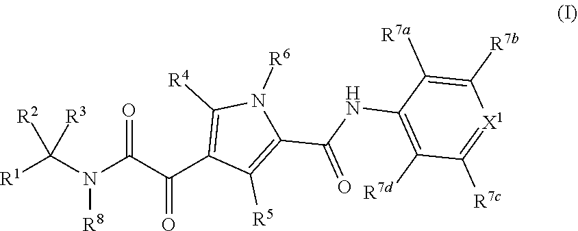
[R1]C(N([R8])C(C(=O)C1=C([R4])N([R6])C(C(NC2=C([R7d])C([R7c])=[X1]C([R7b])=C2[R7a])=O)=C1[R5])=O)([R2])[R3]
